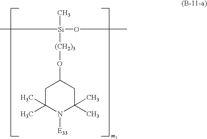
C1C(C)(C)N([E33])C(C)(C)CC1O[(CH2)3][Si](C)(C)OC
